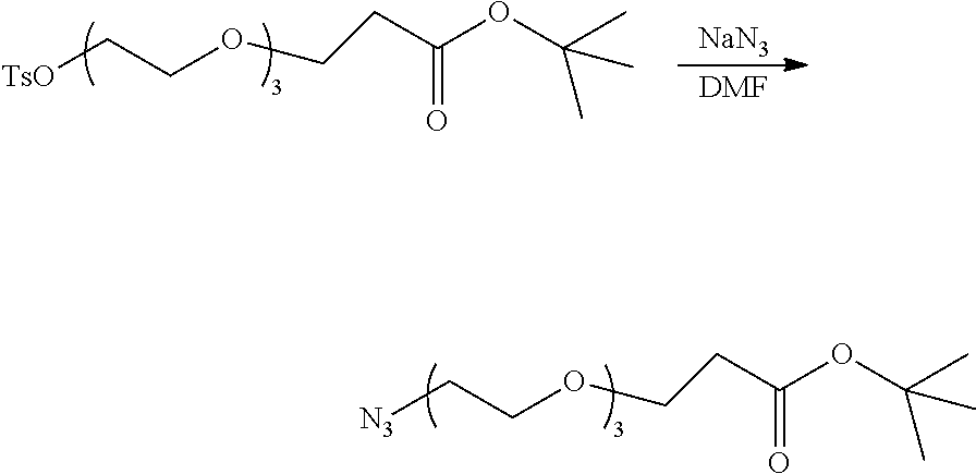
[N3]CCOCCC(OC(C)(C)C)=O.[NaN3].[DMF].[TsO]CCOCCC(OC(C)(C)C)=O
